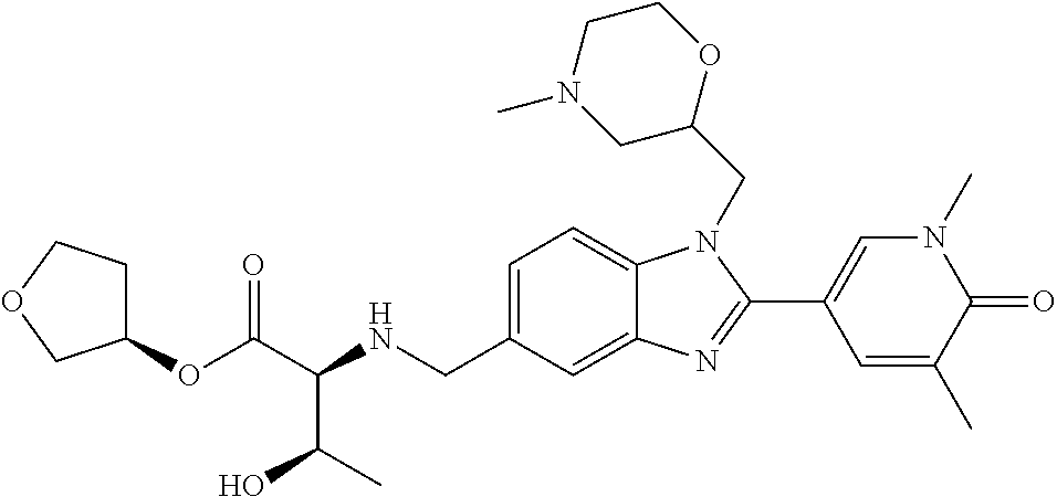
C1=C(CNC(C(OC2CCOC2)=O)C(C)O)C=C2C(=C1)N(CC1OCCN(C)C1)C(C1=CN(C)C(=O)C(C)=C1)=N2
